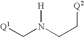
[Q1]CN(CC[Q2])[H]
